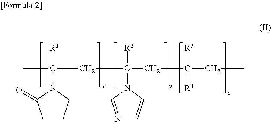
CC(CC(CC([R3])(CC)[R4])([R2])N1C=NC=C1)([R1])N1C(=O)CCC1
